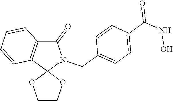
C1(=O)C2=C(C=CC=C2)C2(N1CC1=CC=C(C(=O)NO)C=C1)OCCO2
